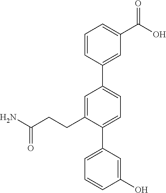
C1=CC(C2=CC=C(C3=CC=CC(O)=C3)C(CCC(N)=O)=C2)=CC(C(O)=O)=C1
